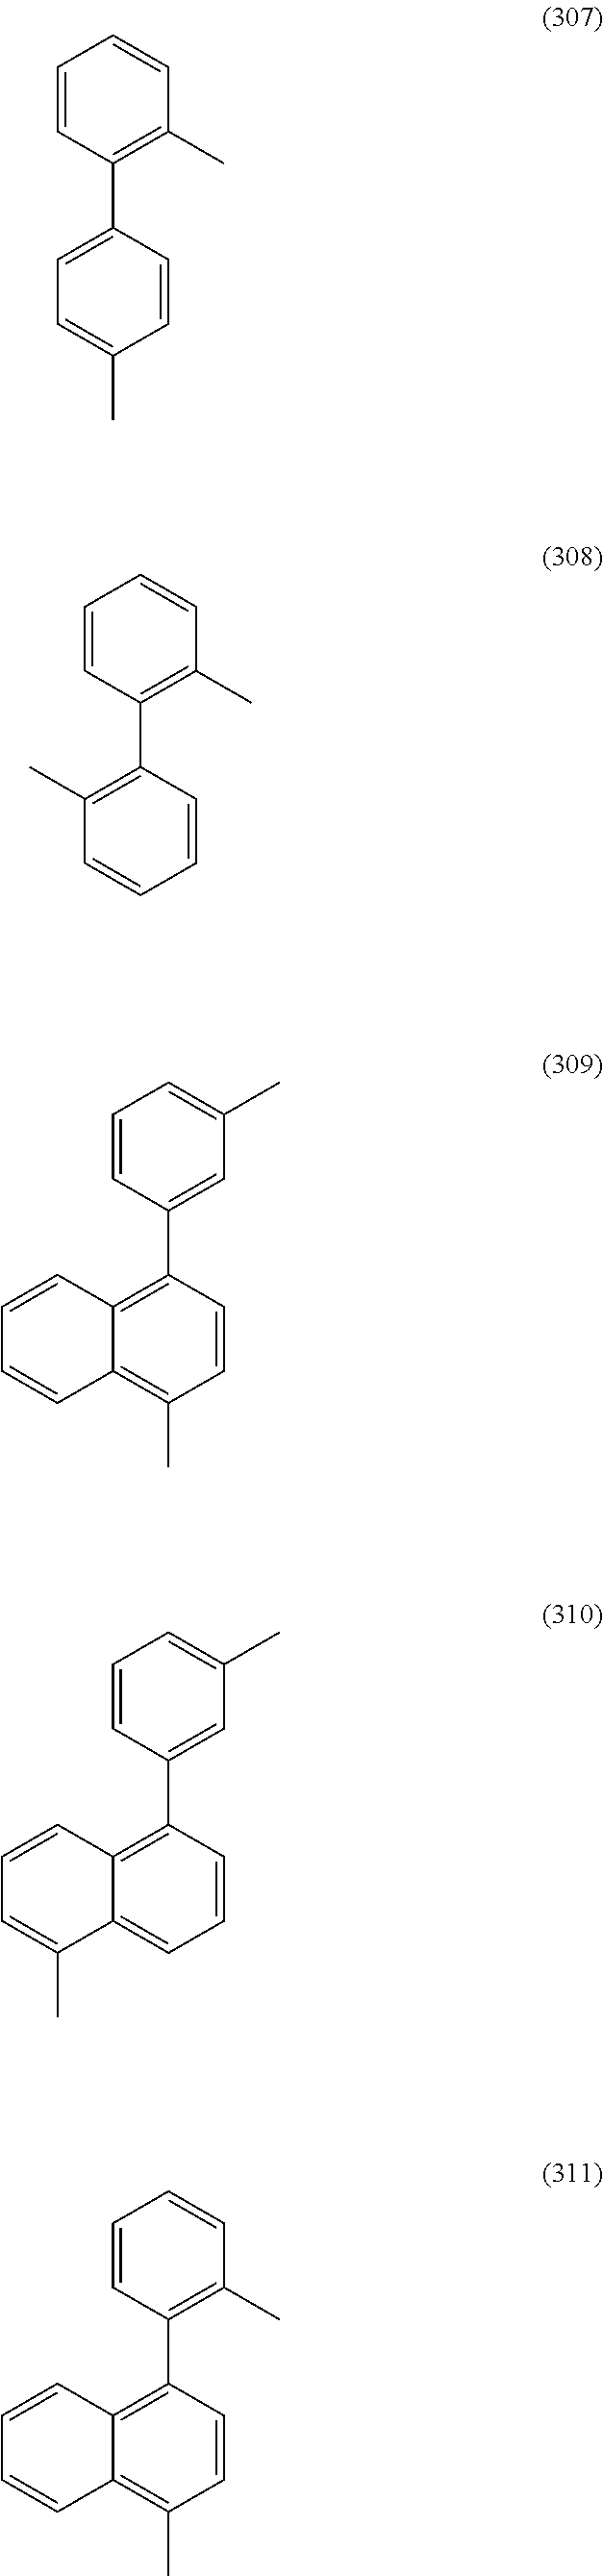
C1=CC(C2=CC=C(C)C=C2)=C(C)C=C1.C1=CC(C2=C(C)C=CC=C2)=C(C)C=C1.C1=CC(C2=C3C(=C(C)C=C2)C=CC=C3)=CC(C)=C1.C1=CC(C2=C3C(=CC=C2)C(C)=CC=C3)=CC(C)=C1.C1=CC(C2=C3C(=C(C)C=C2)C=CC=C3)=C(C)C=C1
